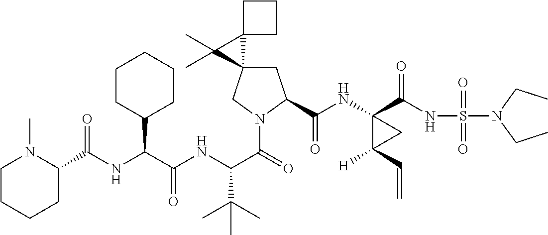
C(NC(C(NC(C(=O)N1CC2(CC1C(=O)NC1(C(=O)NS(=O)(=O)N(CC)CC)C([H])(C=C)C1)C1(C2(C)C)CCC1)C(C)(C)C)=O)C1CCCCC1)(=O)C1N(C)CCCC1
